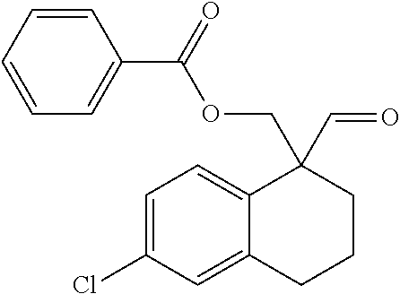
C1=C(Cl)C=C2C(=C1)C(C=O)(COC(C1=CC=CC=C1)=O)CCC2
